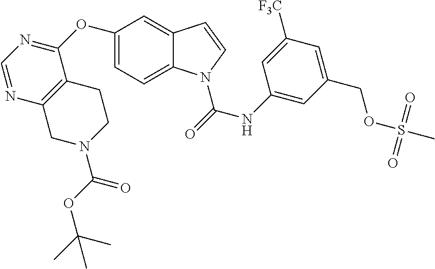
C1=C(OC2=NC=NC3=C2CCN(C(OC(C)(C)C)=O)C3)C=C2C(=C1)N(C(=O)NC1=CC(COS(C)(=O)=O)=CC([F3C])=C1)C=C2
